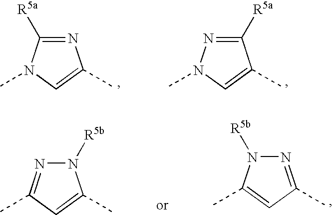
N1=C([R5a])N(C)C=C1C.C1([R5a])=NN(C)C=C1C.N1=C(C)C=C(C)N1[R5b].N1([R5b])N=C(C)C=C1C
